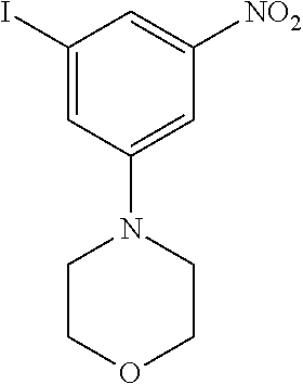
C1COCCN1C1=CC([NO2])=CC(I)=C1
